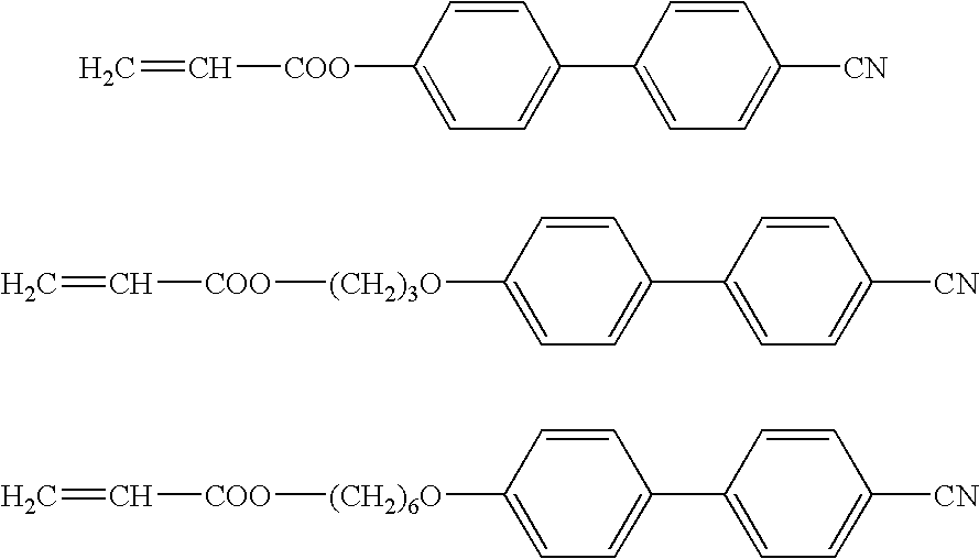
C=C[COO]C1=CC=C(C2=CC=C([CN])C=C2)C=C1.C=C[COO][(CH2)3O]C1=CC=C(C2=CC=C([CN])C=C2)C=C1.C=C[COO][(CH2)6O]C1=CC=C(C2=CC=C([CN])C=C2)C=C1
